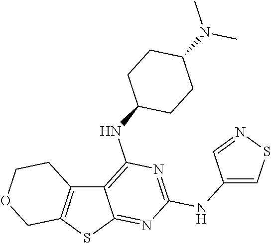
C12=C(SC3=NC(NC4=CSN=C4)=NC(NC4CCC(N(C)C)CC4)=C13)COCC2
